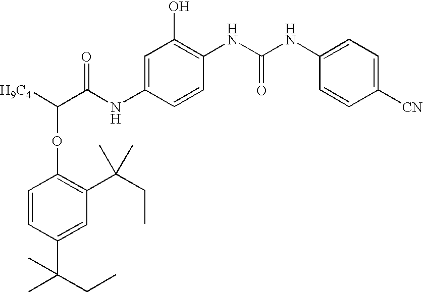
C1=CC(C(CC)(C)C)=CC(C(CC)(C)C)=C1OC(C(NC1=CC(O)=C(NC(NC2=CC=C([CN])C=C2)=O)C=C1)=O)[H9C4]
